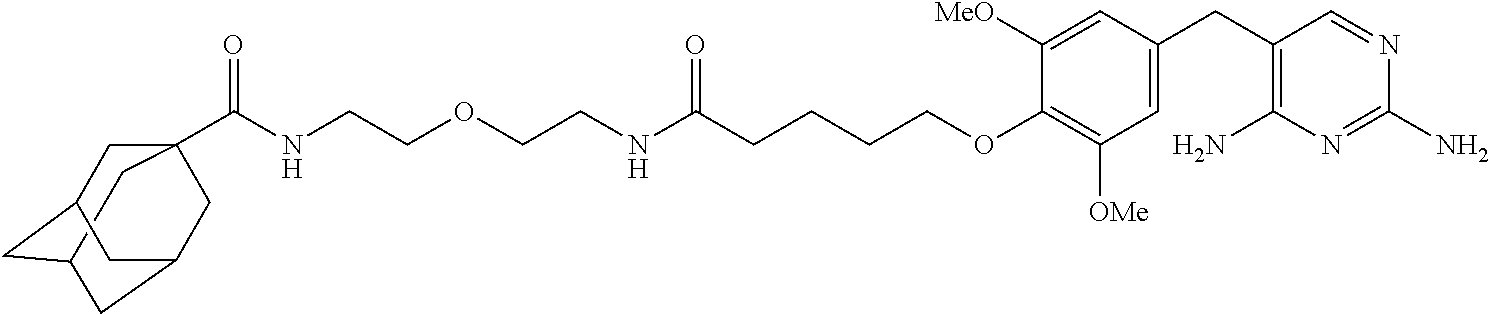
C12CC3(C(NCCOCCNC(CCCCOC4=C([OMe])C=C(CC5=C(N)N=C(N)N=C5)C=C4[MeO])=O)=O)CC(C1)CC(C3)C2
